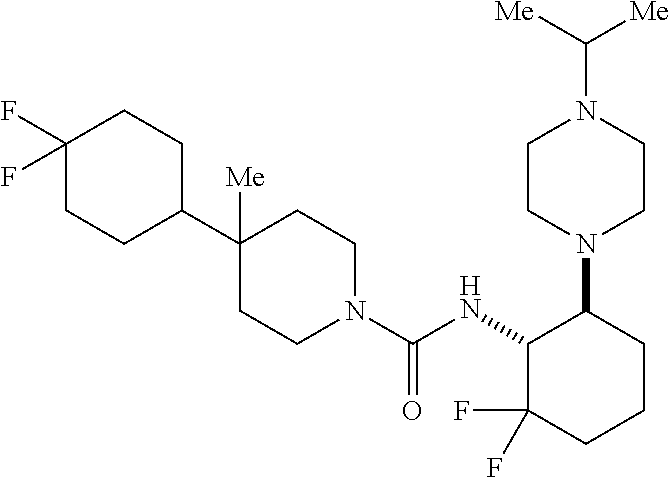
C1(C2([Me])CCN(C(NC3C(F)(F)CCCC3N3CCN(C([Me])[Me])CC3)=O)CC2)CCC(F)(F)CC1
